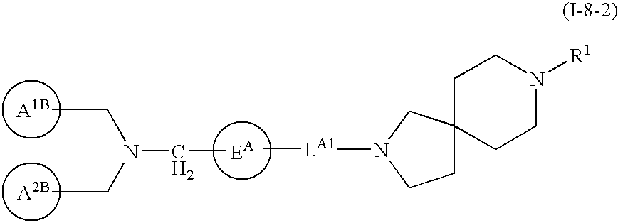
[A1B].[A2B].[EA].C(C)N(CC)CC.[LA1](C)N1CC2(CC1)CCN([R1])CC2
